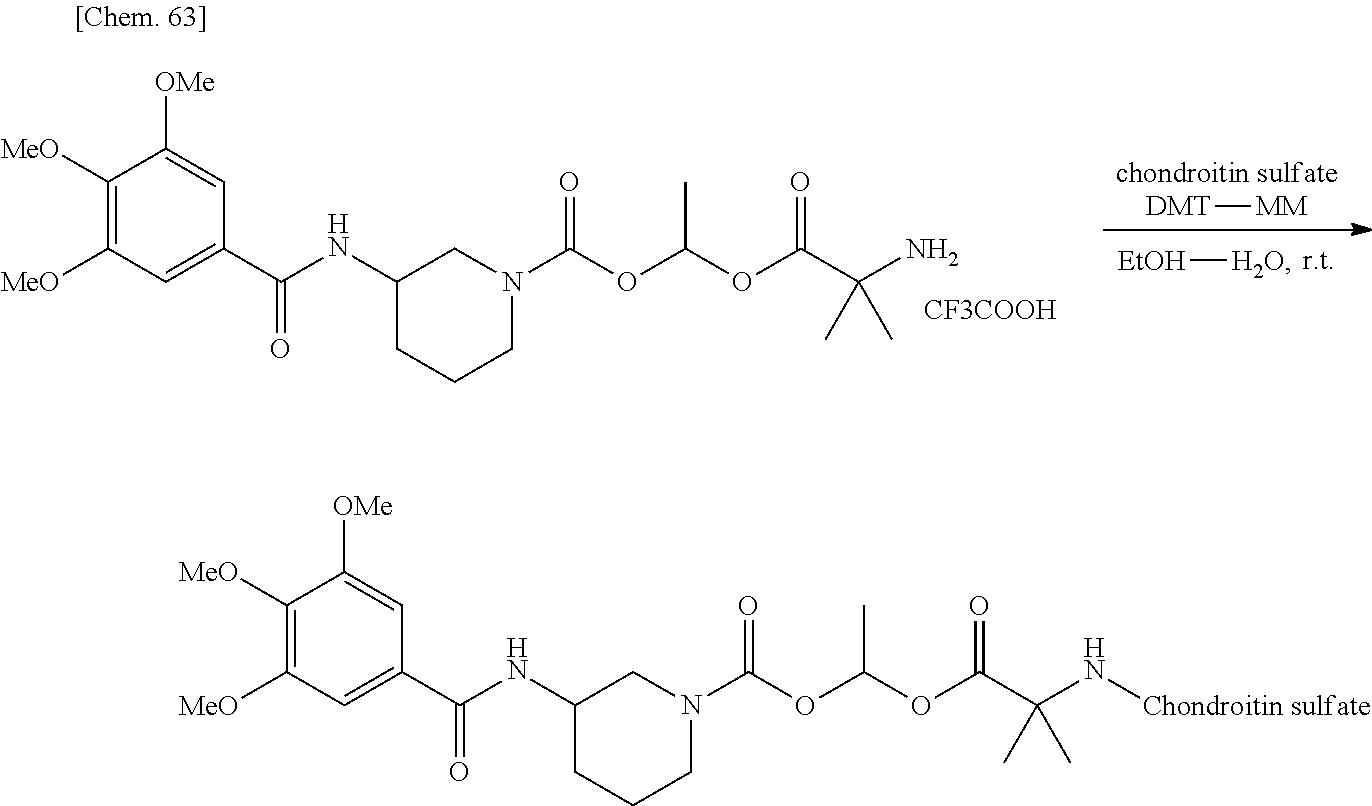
C1N(C(OC(OC(C(N[Chondroitin sulfate])(C)C)=O)C)=O)CC(NC(C2=CC([MeO])=C([MeO])C([OMe])=C2)=O)CC1.C1N(C(OC(OC(C(N)(C)C)=O)C)=O)CC(NC(C2=CC([MeO])=C([MeO])C([OMe])=C2)=O)CC1.[CF3COOH].[DMT][MM].[EtOH][H2O]
